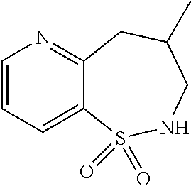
C1=CC=C2C(=N1)CC(C)CNS2(=O)=O
